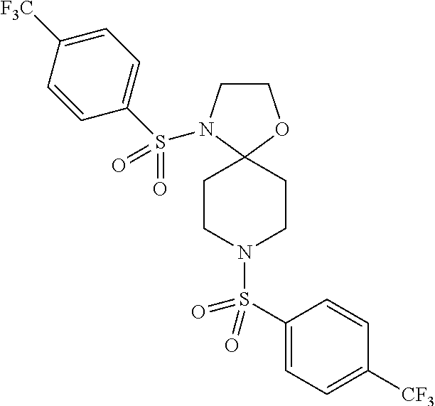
C1CN(S(C2=CC=C([F3C])C=C2)(=O)=O)C2(O1)CCN(S(C1=CC=C([CF3])C=C1)(=O)=O)CC2
